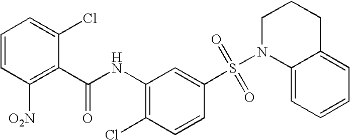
C1(NC(C2=C([O2N])C=CC=C2Cl)=O)=C(Cl)C=CC(S(N2C3=CC=CC=C3CCC2)(=O)=O)=C1
